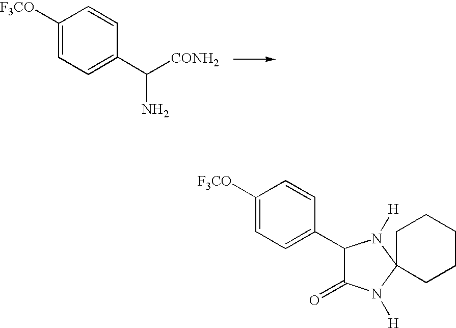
C1([F3CO])=CC=C(C([CONH2])N)C=C1.C1([F3CO])=CC=C(C2C(=O)N([H])C3(N2[H])CCCCC3)C=C1
